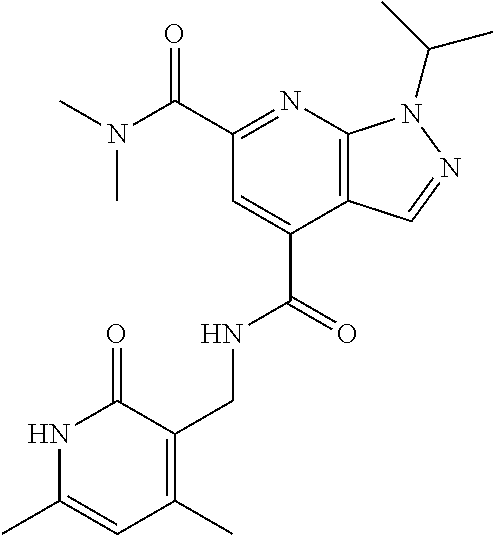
C1(C(=O)N(C)C)=NC2=C(C(C(=O)NCC3=C(C)C=C(C)NC3=O)=C1)C=NN2C(C)C
